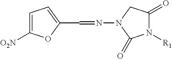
C1=C([O2N])OC(C=NN2CC(=O)N([R1])C2=O)=C1
